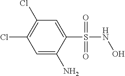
C1(S(NO)(=O)=O)=CC(Cl)=C(Cl)C=C1N
